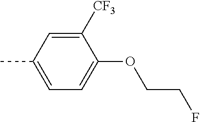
C1([CF3])=CC(C)=CC=C1OCCF
